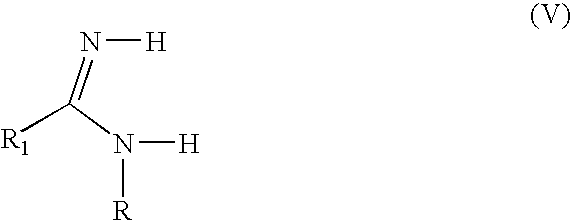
[R]N(C(=N[H])[R1])[H]
